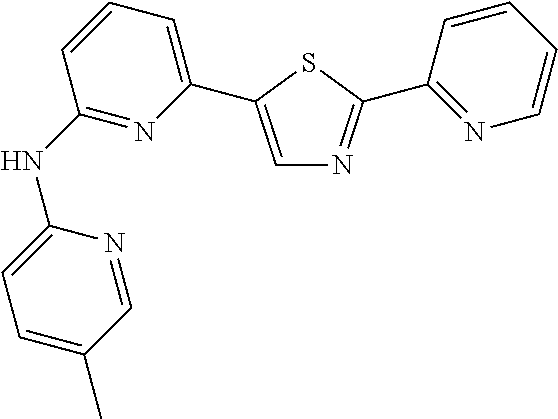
C1(NC2=NC(C3=CN=C(C4=NC=CC=C4)S3)=CC=C2)=CC=C(C)C=N1
